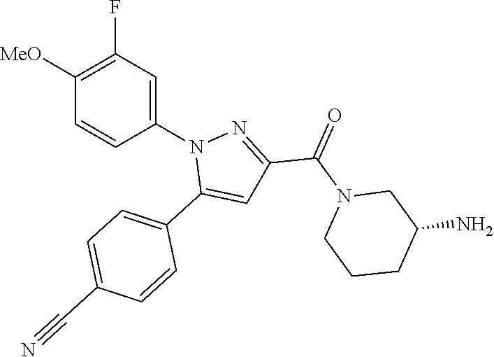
C1=C(C#N)C=CC(C2=CC(C(=O)N3CCCC(N)C3)=NN2C2=CC(F)=C([MeO])C=C2)=C1
